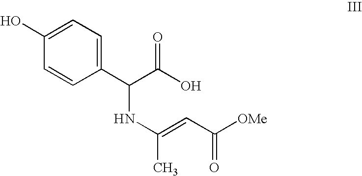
C1(C(C(O)=O)NC(C)=CC([OMe])=O)=CC=C(O)C=C1
